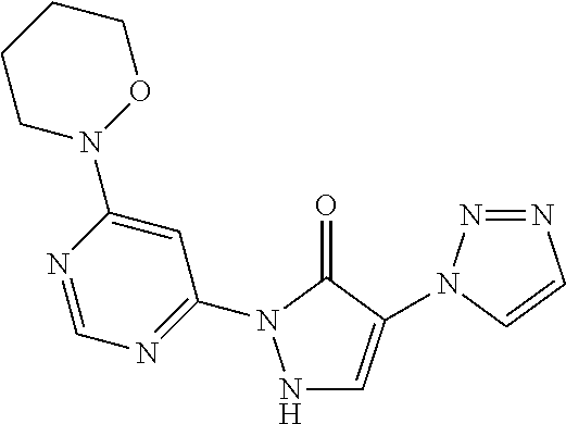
N1=C(N2NC=C(N3N=NC=C3)C2=O)C=C(N2OCCCC2)N=C1
